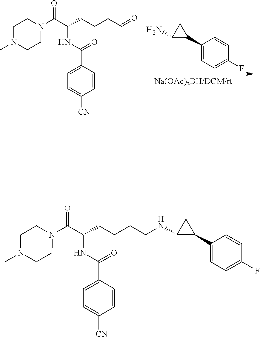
C1(C2CC2N)=CC=C(F)C=C1.N1(C(C(CCCC=O)NC(C2=CC=C([CN])C=C2)=O)=O)CCN(C)CC1.N1(C(C(CCCCNC2CC2C2=CC=C(F)C=C2)NC(C2=CC=C([CN])C=C2)=O)=O)CCN(C)CC1
